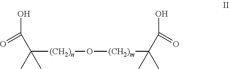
[(CH2)n](C(C(O)=O)(C)C)O[(CH2)m]C(C)(C(O)=O)C
